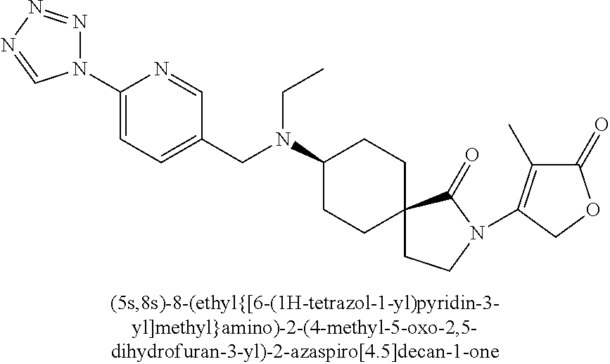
C1(=O)C(C)=C(N2CCC3(C2=O)CCC(N(CC2=CC=C(N4N=NN=C4)N=C2)CC)CC3)CO1
